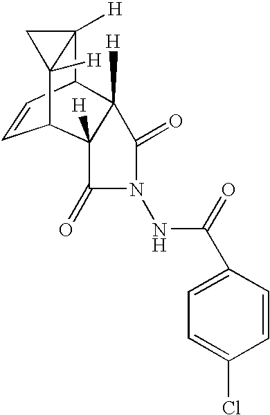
C12([H])C3C=CC(C4([H])C3([H])C(=O)N(NC(C3=CC=C(Cl)C=C3)=O)C4=O)C1([H])C2
